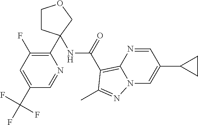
C1CC(C2=C(F)C=C(C(F)(F)F)C=N2)(NC(C2=C3N=CC(C4CC4)=CN3N=C2C)=O)CO1
